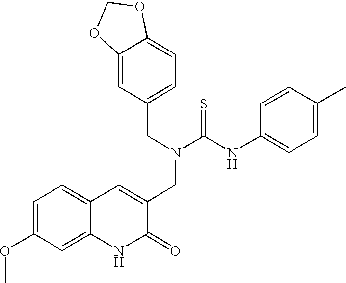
C1=C(OC)C=C2C(=C1)C=C(CN(C(NC1=CC=C(C)C=C1)=S)CC1=CC=C3C(=C1)OCO3)C(=O)N2
